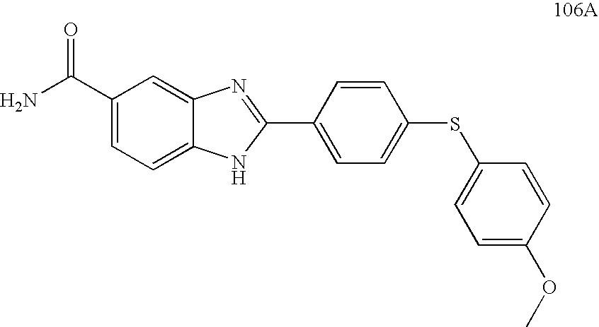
C1(C(N)=O)=CC=C2C(=C1)N=C(C1=CC=C(SC3=CC=C(OC)C=C3)C=C1)N2
